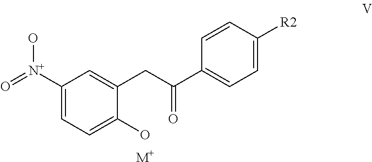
C1([N+](=O)O)=CC=C(O)C(CC(C2=CC=C([R2])C=C2)=O)=C1.[M+]
